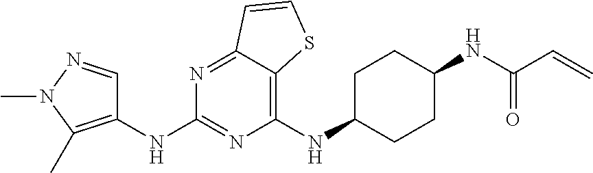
C1(NC2CCC(NC(C=C)=O)CC2)=C2C(=NC(NC3=C(C)N(C)N=C3)=N1)C=CS2
